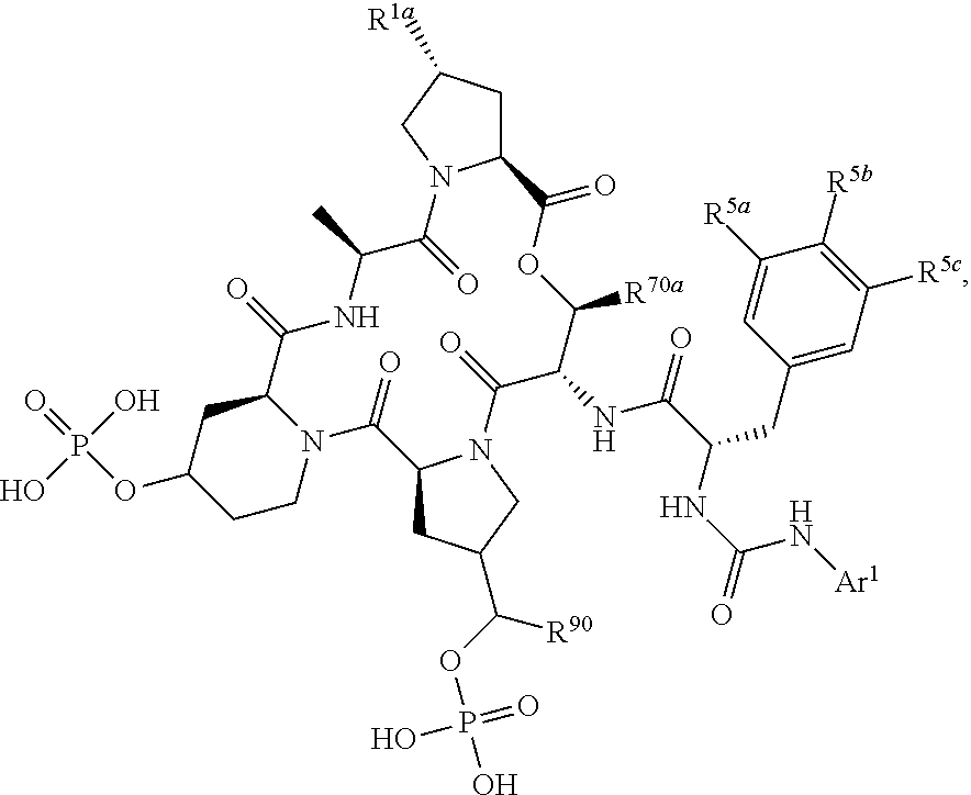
C12CC([R1a])CN1C(=O)C(C)NC(=O)C1CC(OP(O)(=O)O)CCN1C(=O)C1CC(C([R90])OP(=O)(O)O)CN1C(=O)C(NC(=O)C(CC1=CC([R5c])=C([R5b])C([R5a])=C1)NC(N[Ar1])=O)C([R70a])OC2=O
